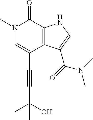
C(C1=CN(C)C(=O)C2=C1C(C(=O)N(C)C)=CN2)#CC(C)(O)C
